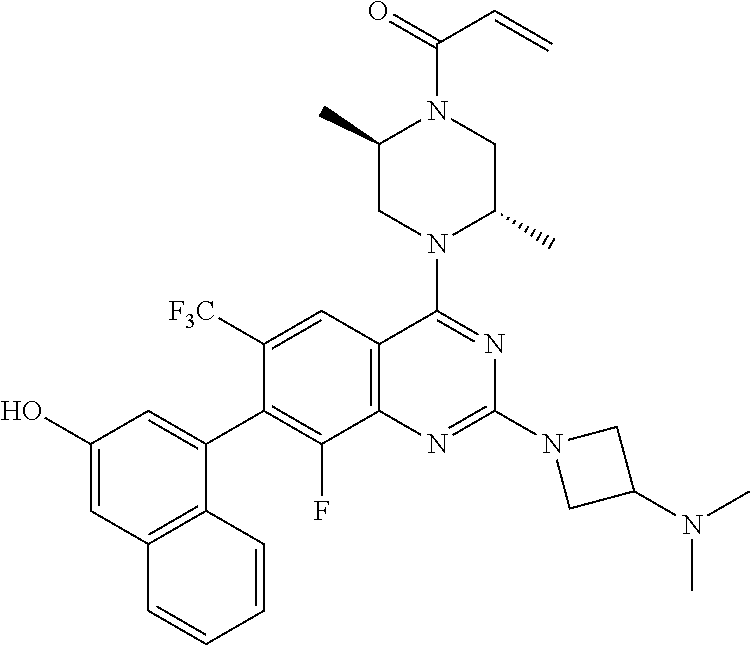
C1(O)=CC2=C(C(C3=C(F)C4=C(C=C3[F3C])C(N3C(C)CN(C(=O)C=C)C(C)C3)=NC(N3CC(N(C)C)C3)=N4)=C1)C=CC=C2
